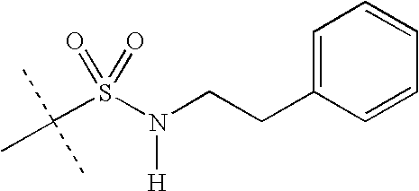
C(S(N(CCC1=CC=CC=C1)[H])(=O)=O)(C)(C)C
